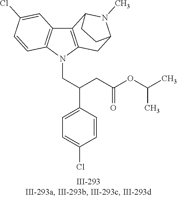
N1(CC(C2=CC=C(Cl)C=C2)CC(OC(C)C)=O)C2=C(C3=C1C=CC(Cl)=C3)C1N(C)C(C2)CC1
